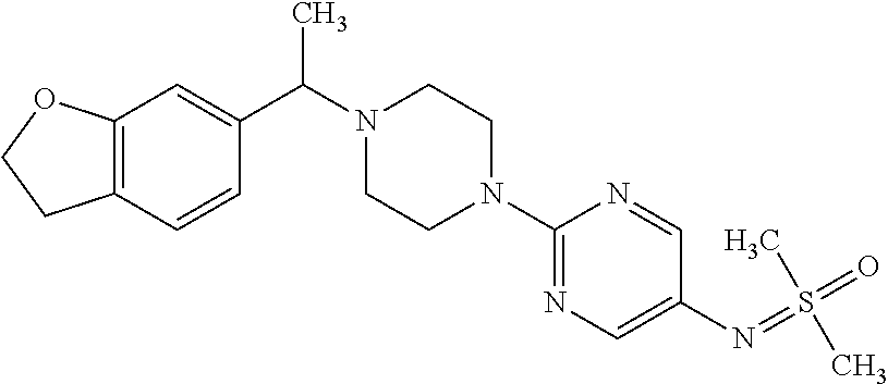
C12=C(C=CC(C(N3CCN(C4=NC=C(N=S(=O)(C)C)C=N4)CC3)C)=C1)CCO2
